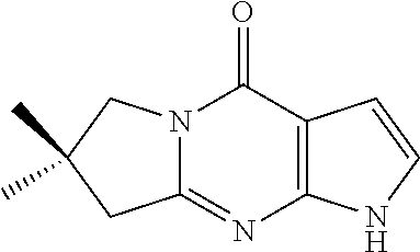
C12=C(C(=O)N3C(=N1)CC(C)(C)C3)C=CN2
